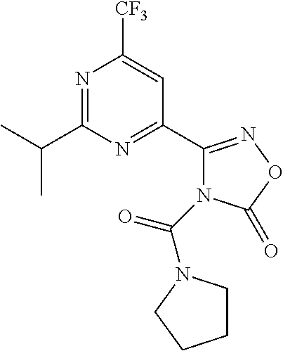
N1=C(C(C)C)N=C(C2=NOC(=O)N2C(=O)N2CCCC2)C=C1[CF3]
